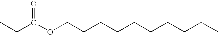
CCC(OCCCCCCCCCC)=O
